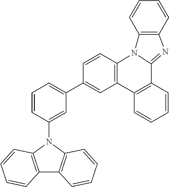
C1=CC(N2C3=C(C4=C2C=CC=C4)C=CC=C3)=CC(C2=CC3=C(C=C2)N2C(=NC4=C2C=CC=C4)C2=C3C=CC=C2)=C1
